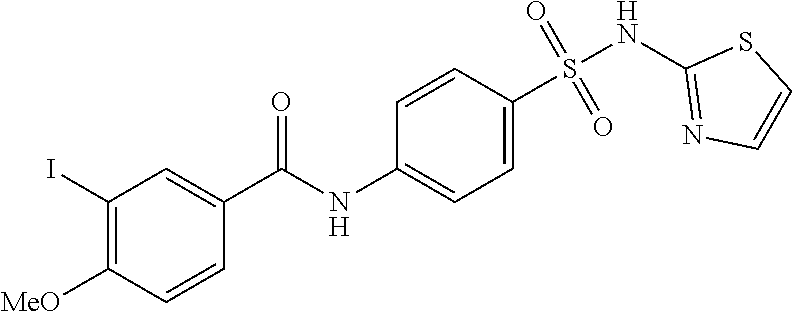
C1(I)=C([MeO])C=CC(C(NC2=CC=C(S(NC3=NC=CS3)(=O)=O)C=C2)=O)=C1
